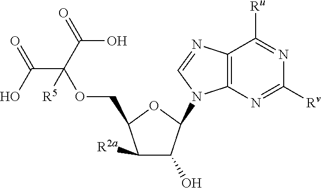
C1([R2a])C(O)C(N2C3=C(C([Ru])=NC([Rv])=N3)N=C2)OC1COC([R5])(C(O)=O)C(=O)O
